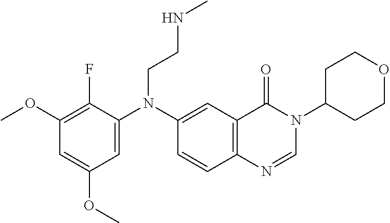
C1(OC)=C(F)C(N(C2=CC3=C(C=C2)N=CN(C2CCOCC2)C3=O)CCNC)=CC(OC)=C1
